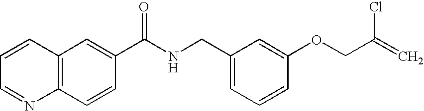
C1=CC=NC2=C1C=C(C(NCC1=CC=CC(OCC(Cl)=C)=C1)=O)C=C2
